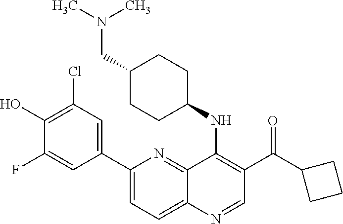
C12=NC(C3=CC(Cl)=C(O)C(F)=C3)=CC=C1N=CC(C(C1CCC1)=O)=C2NC1CCC(CN(C)C)CC1
